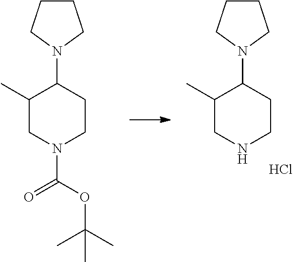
C1(C)CNCCC1N1CCCC1.Cl.C1(C)CN(C(=O)OC(C)(C)C)CCC1N1CCCC1
